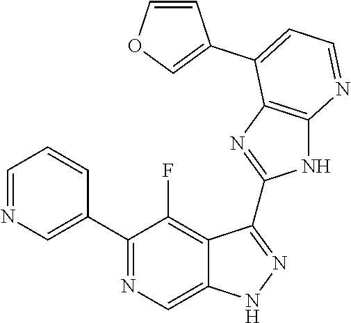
C1=NC=C(C2=NC=C3C(=C2F)C(C2=NC4=C(N2)N=CC=C4C2=COC=C2)=NN3)C=C1
